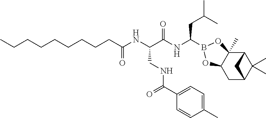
C1C2C(C)(C)C(C3(C)C1OB(C(NC(C(CNC(=O)C1=CC=C(C)C=C1)NC(CCCCCCCCC)=O)=O)CC(C)C)O3)C2
